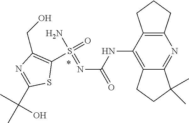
C12=C(C(NC(N=S(N)(=O)C3=C(CO)N=C(C(C)(C)O)S3)=O)=C3C(=N1)C(C)(C)CC3)CCC2
